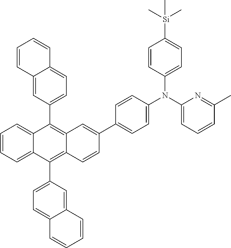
C1=CC=C2C(=C1)C(C1=CC=C3C(=C1)C=CC=C3)=C1C(=C2C2=CC=C3C(=C2)C=CC=C3)C=CC(C2=CC=C(N(C3=CC=C([Si](C)(C)C)C=C3)C3=CC=CC(C)=N3)C=C2)=C1
